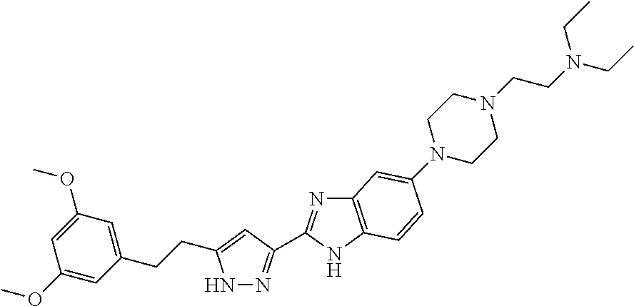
N1N=C(C2=NC3=C(N2)C=CC(N2CCN(CCN(CC)CC)CC2)=C3)C=C1CCC1=CC(OC)=CC(OC)=C1
